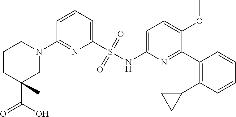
N1(C2=NC(S(NC3=CC=C(OC)C(C4=C(C5CC5)C=CC=C4)=N3)(=O)=O)=CC=C2)CCCC(C(=O)O)(C)C1
